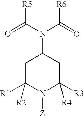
C1C([R2])([R1])N([Z])C([R4])([R3])CC1N(C([R6])=O)C([R5])=O
